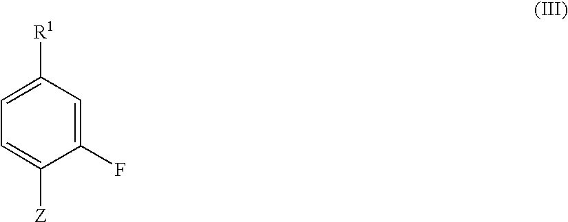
C1=C([R1])C=C(F)C([Z])=C1
